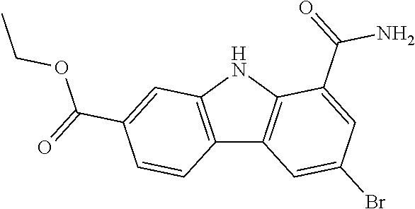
C12=C(NC3=C1C=C(Br)C=C3C(N)=O)C=C(C(OCC)=O)C=C2
